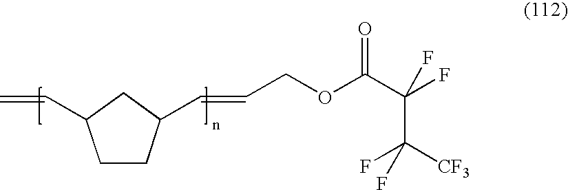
C1CC(C=CCOC(C(F)(F)C(F)([CF3])F)=O)CC1C=C
